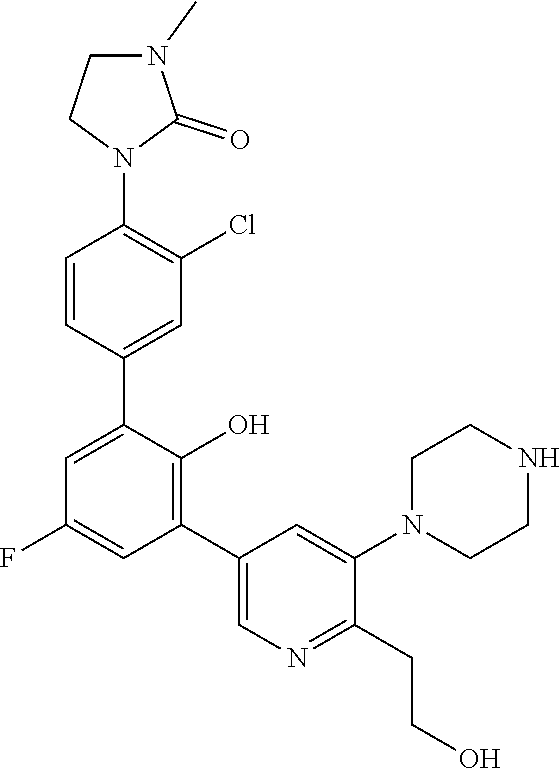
C1CN(C2=CC(C3=C(O)C(C4=CC(Cl)=C(N5CCN(C)C5=O)C=C4)=CC(F)=C3)=CN=C2CCO)CCN1
